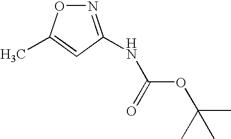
N1=C(NC(=O)OC(C)(C)C)C=C(C)O1
